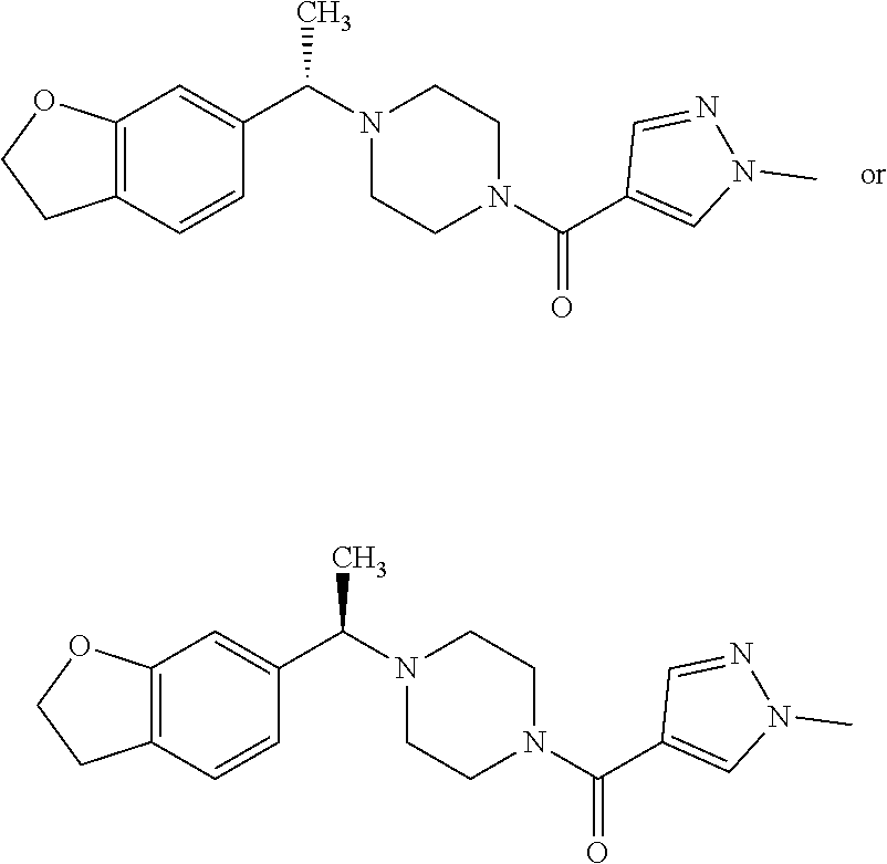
C12=C(C=CC(C(N3CCN(C(C4=CN(C)N=C4)=O)CC3)C)=C1)CCO2.C12=C(C=CC(C(N3CCN(C(C4=CN(C)N=C4)=O)CC3)C)=C1)CCO2
